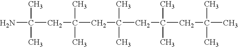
NC(C)(C)CC(C)(C)CC(C)(C)CC(C)(C)CC(C)(C)C
